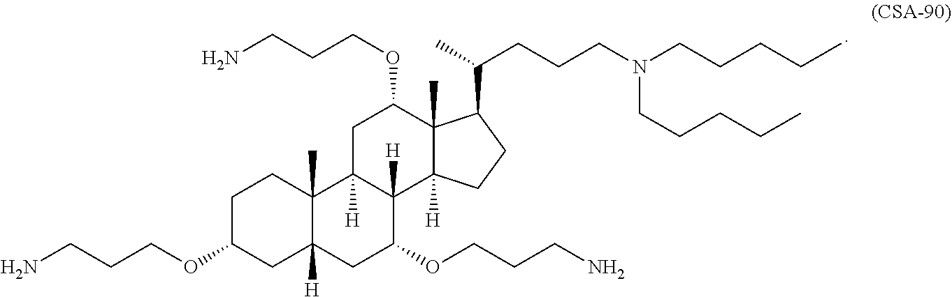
C1C(OCCCN)CC2([H])C(C)(C1)C1([H])C([H])(C(OCCCN)C2)C2([H])C(C)(C(OCCCN)C1)C(C(C)CCCN(CCCCC)CCCCC)CC2
